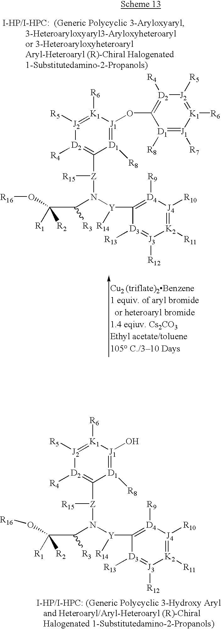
[J2]1([R5])=[K1]([R6])[J1](O)=[D1]([R8])C([Z](N(C(C(O[R16])([R1])[R2])[R3])[Y]([R14])C2=[D4]([R9])[J4]([R10])=[K2]([R11])[J3]([R12])=[D3]2[R13])[R15])=[D2]1[R4].[J2]1([R5])=[K1]([R6])[J1](OC2=[D2]([R4])[J2]([R5])=[K1]([R6])[J1]([R7])=[D1]2[R8])=[D1]([R8])C([Z](N(C(C(O[R16])([R1])[R2])[R3])[Y]([R14])C2=[D4]([R9])[J4]([R10])=[K2]([R11])[J3]([R12])=[D3]2[R13])[R15])=[D2]1[R4]
